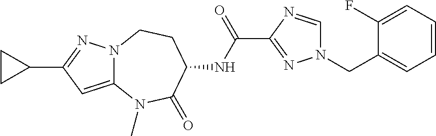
C12=CC(C3CC3)=NN1CCC(NC(C1=NN(CC3=CC=CC=C3F)C=N1)=O)C(=O)N2C
